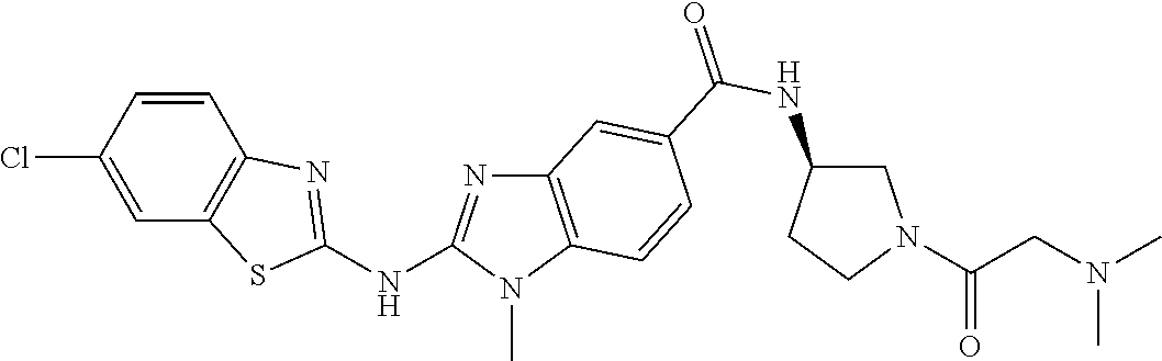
C1(Cl)=CC2=C(C=C1)N=C(NC1=NC3=C(N1C)C=CC(C(NC1CN(C(CN(C)C)=O)CC1)=O)=C3)S2
